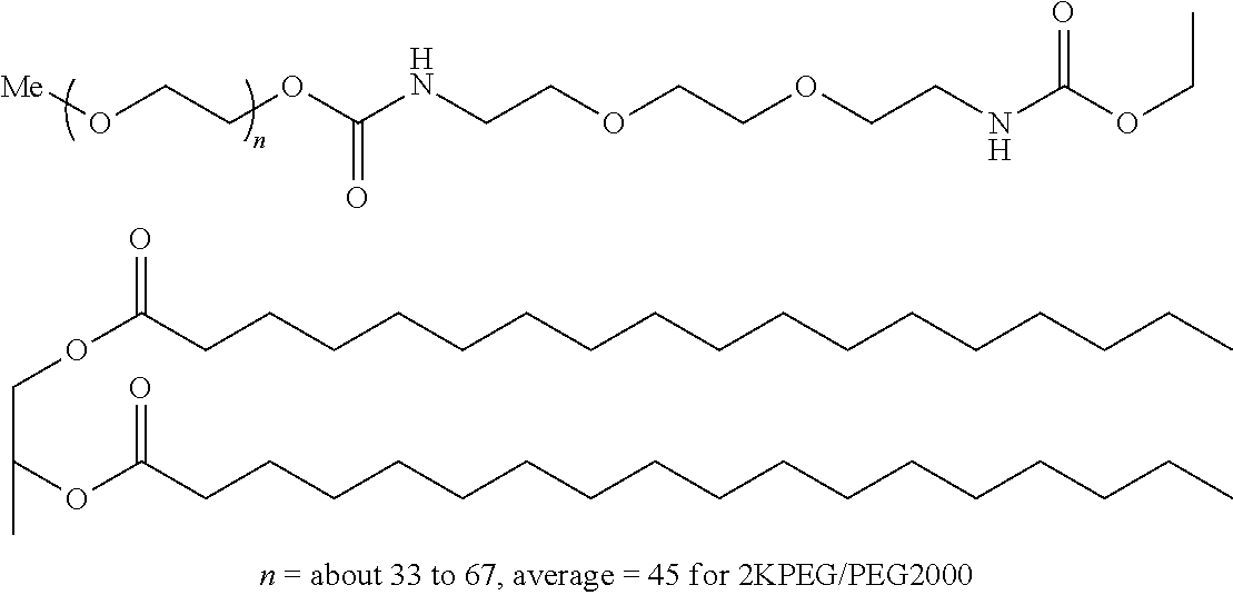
O(CCNC(OCC)=O)CCOCCNC(OCCO[Me])=O.C(COC(CCCCCCCCCCCCCCCCC)=O)(OC(CCCCCCCCCCCCCCCCC)=O)C
